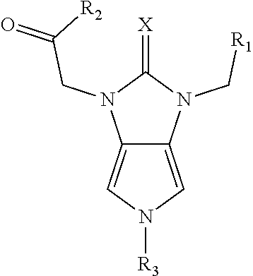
C12=CN([R3])C=C1N(C[R1])C(=[X])N2CC([R2])=O
